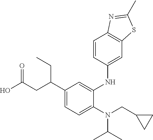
N(C(C)C)(CC1CC1)C1=CC=C(C(CC(O)=O)CC)C=C1NC1=CC2=C(C=C1)N=C(C)S2
